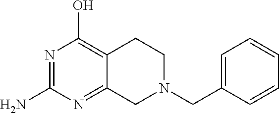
N1=C(N)N=C2C(=C1O)CCN(CC1=CC=CC=C1)C2
